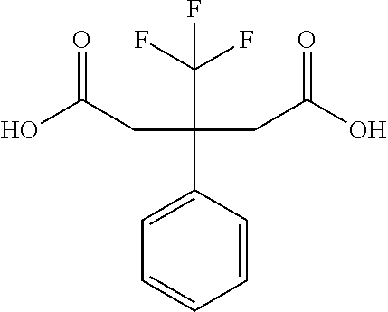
OC(CC(C(F)(F)F)(C1=CC=CC=C1)CC(O)=O)=O
